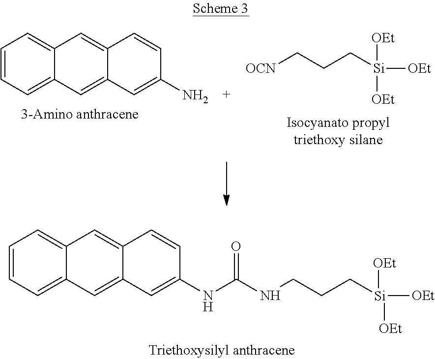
C1=CC=C2C(=C1)C=C1C(=C2)C=C(N)C=C1.[OCN]CCC[Si]([OEt])([OEt])[OEt].C1=CC=C2C(=C1)C=C1C(=C2)C=C(NC(NCCC[Si]([OEt])([OEt])[OEt])=O)C=C1
